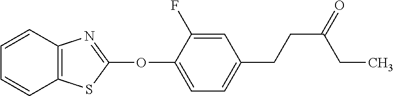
C1(OC2=NC3=C(S2)C=CC=C3)=CC=C(CCC(CC)=O)C=C1F
